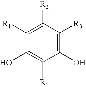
C1([R1])=C([R2])C([R3])=C(O)C([R1])=C1O
